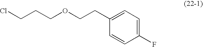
C1(F)=CC=C(CCOCCCCl)C=C1
